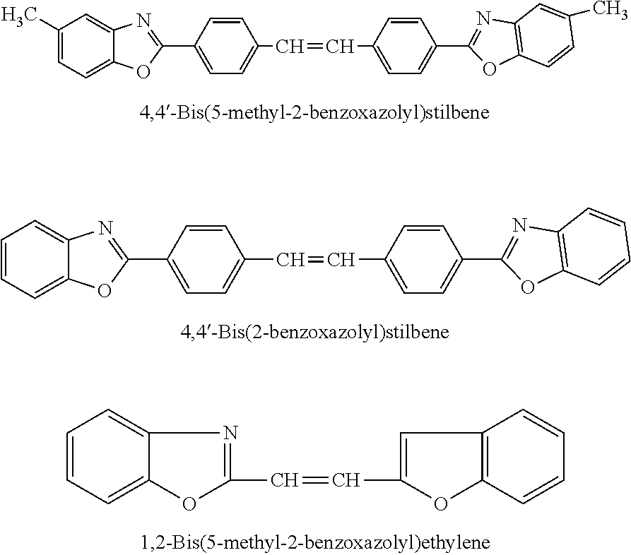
C1=C(C2=NC3=CC(C)=CC=C3O2)C=CC(C=CC2=CC=C(C3=NC4=C(O3)C=CC(C)=C4)C=C2)=C1.C1=C(C2=NC3=CC=CC=C3O2)C=CC(C=CC2=CC=C(C3=NC4=C(O3)C=CC=C4)C=C2)=C1.C1(C=CC2=CC3=C(O2)C=CC=C3)=NC2=CC=CC=C2O1
